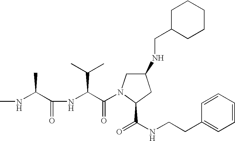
CNC(C(NC(C(=O)N1CC(NCC2CCCCC2)CC1C(NCCC1=CC=CC=C1)=O)C(C)C)=O)C
